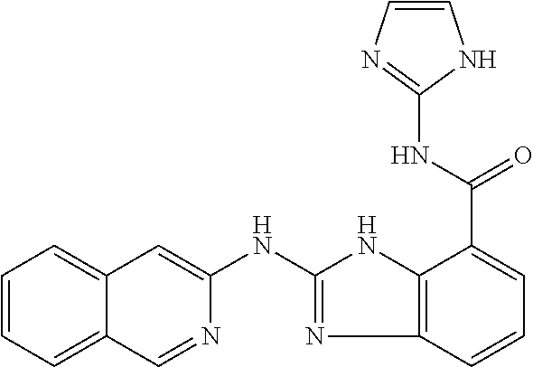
C1=CC=C2C(=C1)C=C(NC1=NC3=C(N1)C(C(NC1=NC=CN1)=O)=CC=C3)N=C2
